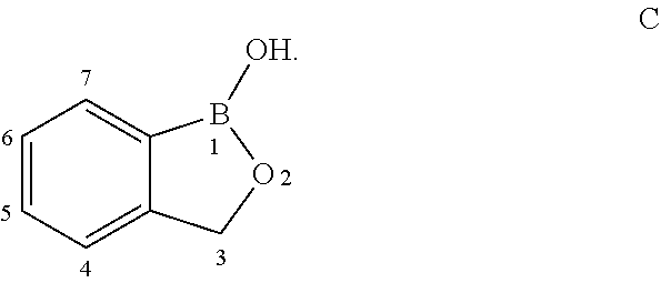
C1=C2C(=CC=C1)B([OH])OC2
